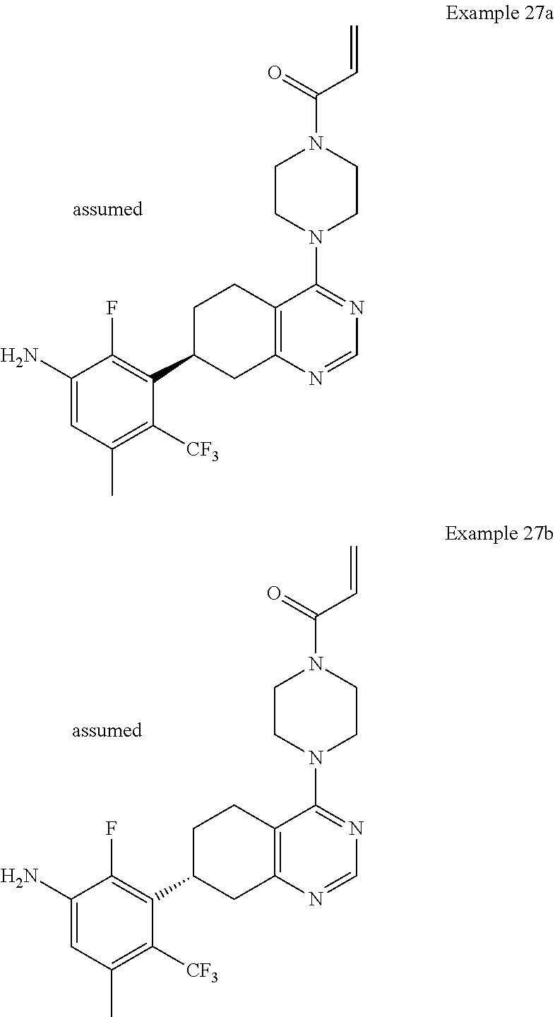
C1(N)=CC(C)=C([CF3])C(C2CC3=C(CC2)C(N2CCN(C(C=C)=O)CC2)=NC=N3)=C1F.C1(N)=CC(C)=C([CF3])C(C2CC3=C(CC2)C(N2CCN(C(C=C)=O)CC2)=NC=N3)=C1F
